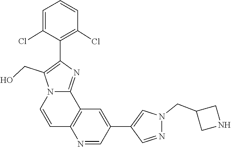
N1(CC2CNC2)N=CC(C2=CC3=C(C=CN4C(CO)=C(C5=C(Cl)C=CC=C5Cl)N=C34)N=C2)=C1
